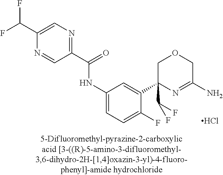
Cl.N(C1=CC=C(F)C(C2(C(F)F)N=C(N)COC2)=C1)C(C1=NC=C(C(F)F)N=C1)=O
